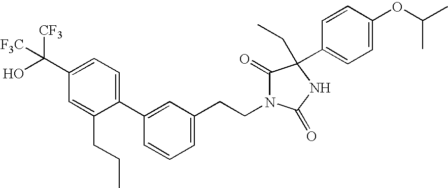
C1(C(O)([CF3])[F3C])=CC=C(C2=CC(CCN3C(=O)C(C4=CC=C(OC(C)C)C=C4)(CC)NC3=O)=CC=C2)C(CCC)=C1
